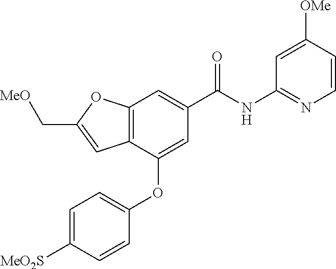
C12=C(C(OC3=CC=C([MeO2S])C=C3)=CC(C(NC3=NC=CC([OMe])=C3)=O)=C1)C=C(C[MeO])O2
